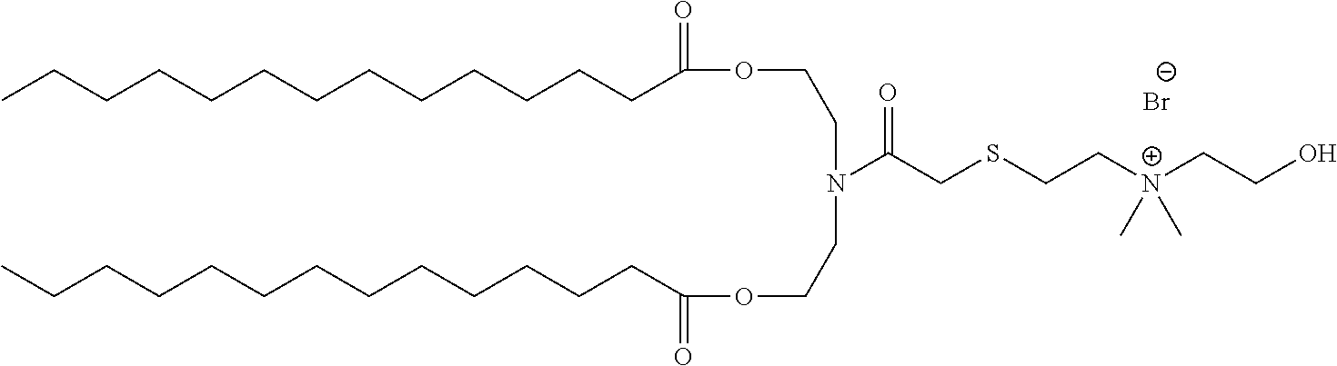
CCCCCCCCCCCCCC(OCCN(CCOC(=O)CCCCCCCCCCCCC)C(CSCC[N+](CCO)(C)C)=O)=O.[Br-]
